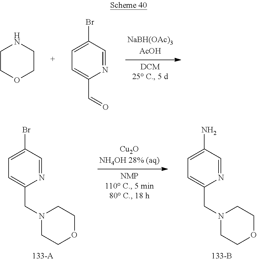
C1COCCN1.C1=C(Br)C=NC(C=O)=C1.C1CN(CC2=CC=C(Br)C=N2)CCO1.C1CN(CC2=CC=C(N)C=N2)CCO1
